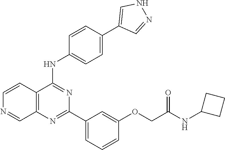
C12=C(N=C(C3=CC=CC(OCC(NC4CCC4)=O)=C3)N=C1NC1=CC=C(C3=CNN=C3)C=C1)C=NC=C2
